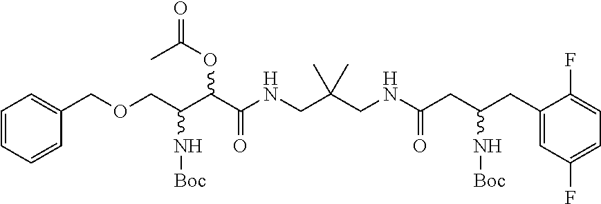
C1=CC=CC(COCC(C(C(NCC(CNC(CC(CC2=CC(F)=CC=C2F)N[Boc])=O)(C)C)=O)OC(=O)C)N[Boc])=C1
